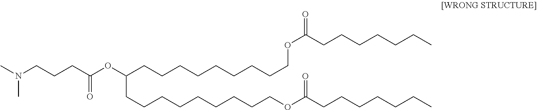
CN(CCCC(OC(CCCCCCCCCOC(CCCCCCC)=O)CCCCCCCCCOC(CCCCCCC)=O)=O)C
